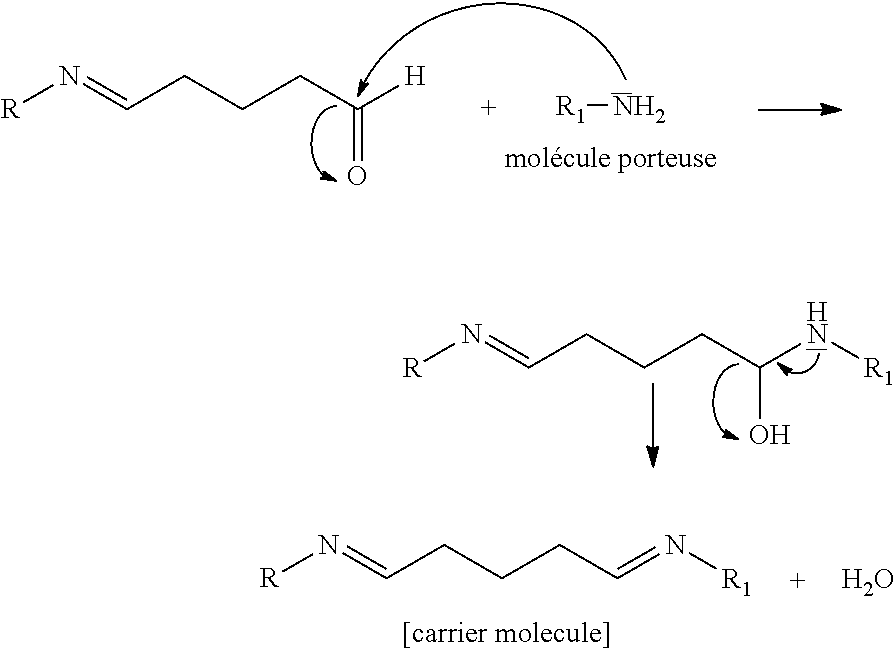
[R]N=CCCCC([N-][R1])O.[R]N=CCCCC=N[R1].O.[R1]N.[R]N=CCCCC([H])=O
